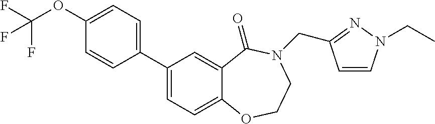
C1(C2=CC=C3C(=C2)C(=O)N(CC2=NN(CC)C=C2)CCO3)=CC=C(OC(F)(F)F)C=C1
